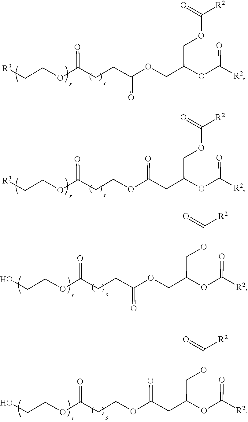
C([R2])(=O)OCC(COC(CCC(OCC[R3])=O)=O)OC([R2])=O.C([R2])(=O)OCC(CC(OCCC(OCC[R3])=O)=O)OC([R2])=O.C([R2])(=O)OCC(COC(CCC(OCCO)=O)=O)OC([R2])=O.C([R2])(=O)OCC(CC(OCCC(OCCO)=O)=O)OC([R2])=O
